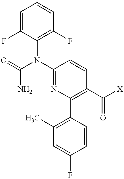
C1=C(F)C(N(C(=O)N)C2=NC(C3=C(C)C=C(F)C=C3)=C(C([X])=O)C=C2)=C(F)C=C1
